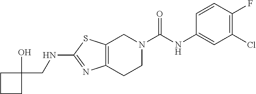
C12=C(CCN(C(NC3=CC(Cl)=C(F)C=C3)=O)C1)N=C(NCC1(O)CCC1)S2
